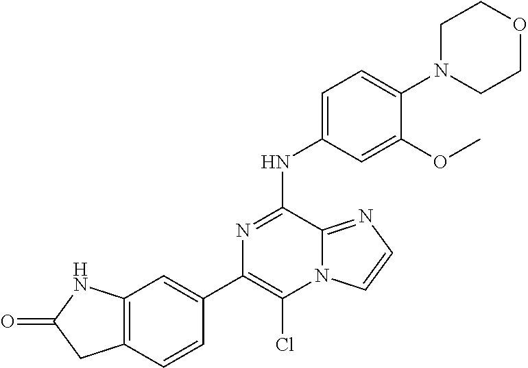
C1(C2=CC3=C(C=C2)CC(=O)N3)=C(Cl)N2C(=NC=C2)C(NC2=CC=C(N3CCOCC3)C(OC)=C2)=N1
